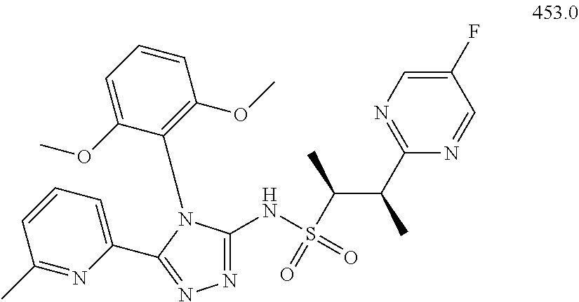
C1(C)=NC(C2=NN=C(NS(=O)(=O)C(C(C3=NC=C(F)C=N3)C)C)N2C2=C(OC)C=CC=C2OC)=CC=C1
